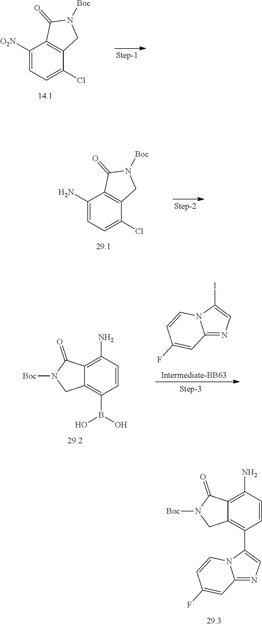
C1([O2N])=CC=C(Cl)C2=C1C(=O)N([Boc])C2.C1(N)=CC=C(Cl)C2=C1C(=O)N([Boc])C2.C1(F)=CC2=NC=C(I)N2C=C1.C1=CC(N)=C2C(=C1B(O)O)CN([Boc])C2=O.C1=CC(N)=C2C(=C1C1=CN=C3C=C(F)C=CN31)CN([Boc])C2=O
